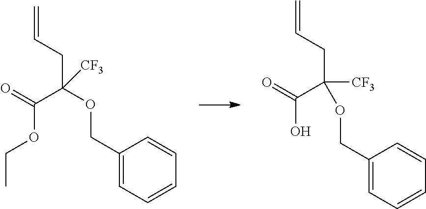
C(C(CC=C)([CF3])OCC1=CC=CC=C1)(=O)O.C(C(CC=C)([CF3])OCC1=CC=CC=C1)(=O)OCC
